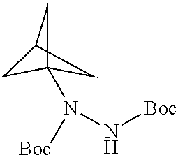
C1C2CC1(N([Boc])N[Boc])C2
